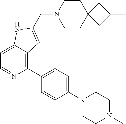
C1=C2C(=C(C3=CC=C(N4CCN(C)CC4)C=C3)N=C1)C=C(CN1CCC3(CC1)CC(C)C3)N2
